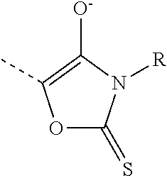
O1C(=S)N([R])C([O-])=C1C
